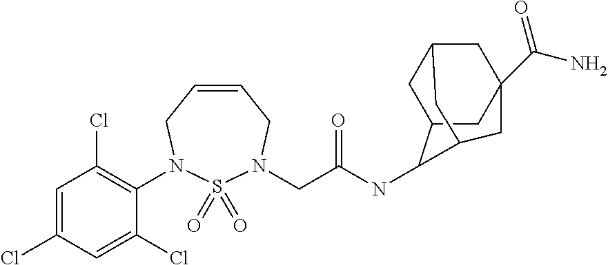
C(C(NC1C2CC3CC(C(=O)N)(CC1C3)C2)=O)N1S(=O)(=O)N(C2=C(Cl)C=C(Cl)C=C2Cl)CC=CC1
